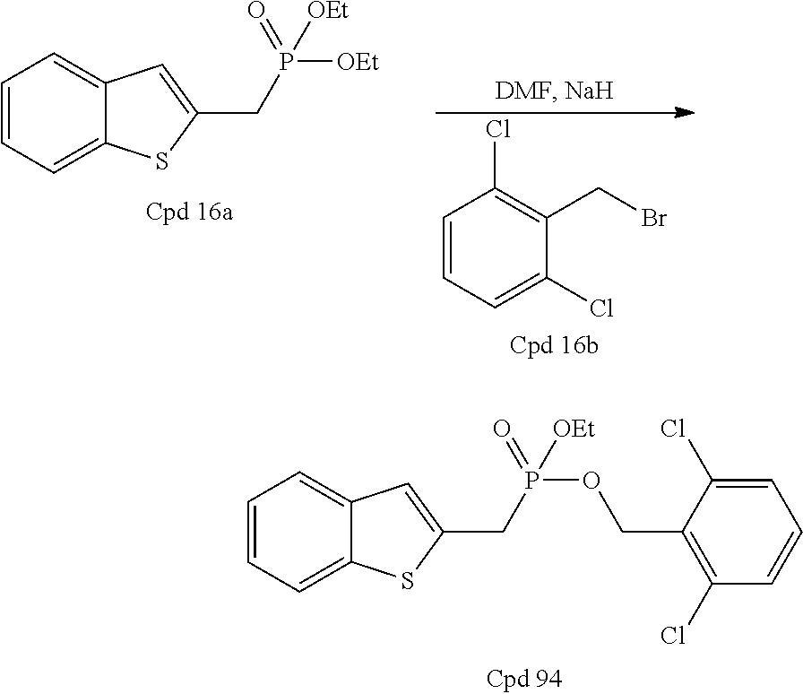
C1=CC=C2C(=C1)C=C(CP([OEt])([OEt])=O)S2.C1=CC=C(Cl)C(CBr)=C1Cl.C1=CC=C2C(=C1)C=C(CP(OCC1=C(Cl)C=CC=C1Cl)([OEt])=O)S2
